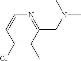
C1=CC(Cl)=C(C)C(CN(C)C)=N1
